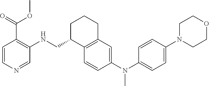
C1=CC(N(C2=CC=C(N3CCOCC3)C=C2)C)=CC2=C1C(CNC1=C(C(OC)=O)C=CN=C1)CCC2
